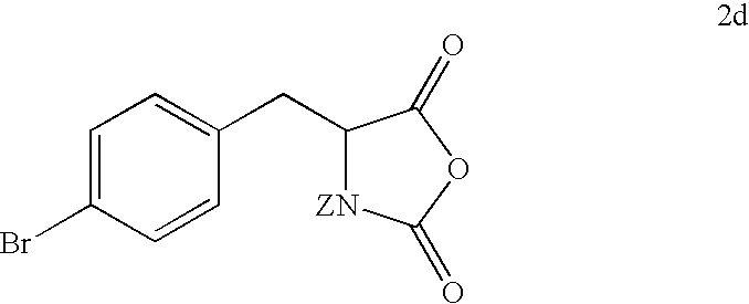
C1=C(Br)C=CC(CC2[ZN]C(=O)OC2=O)=C1
